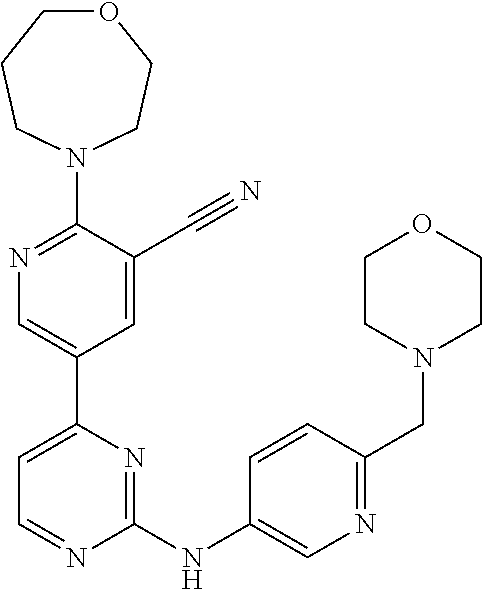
C1(N2CCCOCC2)=NC=C(C2=CC=NC(NC3=CN=C(CN4CCOCC4)C=C3)=N2)C=C1C#N
